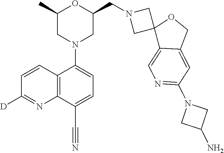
C12=C(C(C#N)=CC=C1N1CC(CN3CC4(C3)C3=CN=C(N5CC(N)C5)C=C3CO4)OC(C)C1)N=C([D])C=C2
